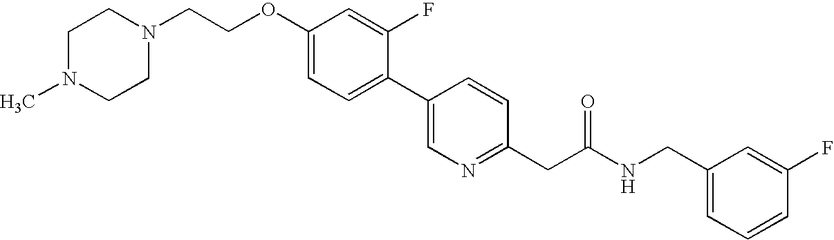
C1CN(CCOC2=CC=C(C3=CN=C(CC(NCC4=CC=CC(F)=C4)=O)C=C3)C(F)=C2)CCN1C
